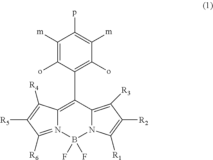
C1(C2=C(o)C([m])=C(p)C([m])=C2o)=C2N(=C([R6])C([R5])=C2[R4])B(F)(F)N2C1=C([R3])C([R2])=C2[R1]
